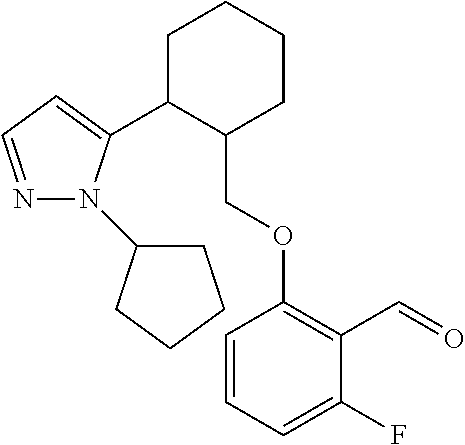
C1C(C2=CC=NN2C2CCCC2)C(COC2=C(C=O)C(F)=CC=C2)CCC1
